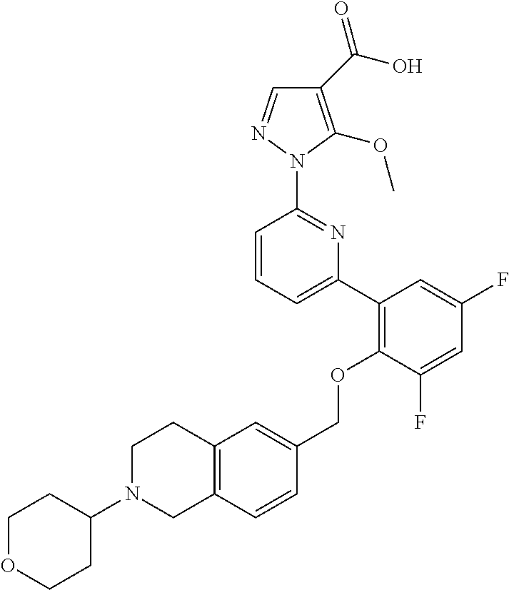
C1(C(O)=O)=C(OC)N(C2=NC(C3=C(OCC4=CC5=C(C=C4)CN(C4CCOCC4)CC5)C(F)=CC(F)=C3)=CC=C2)N=C1
